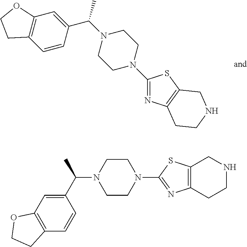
C1(N2CCN(C(C3=CC4=C(C=C3)CCO4)C)CC2)=NC2=C(S1)CNCC2.C1CN(C2=NC3=C(S2)CNCC3)CCN1C(C1=CC2=C(C=C1)CCO2)C
